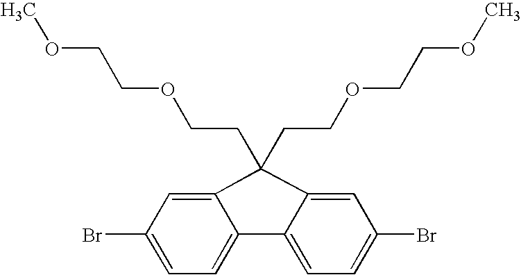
C12=CC(Br)=CC=C1C1=CC=C(Br)C=C1C2(CCOCCOC)CCOCCOC
